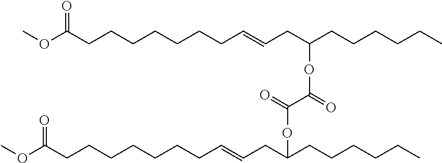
COC(CCCCCCCC=CCC(CCCCCC)OC(C(=O)OC(CCCCCC)CC=CCCCCCCCC(OC)=O)=O)=O
